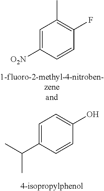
C1=C([O2N])C=CC(F)=C1C.C1=C(C(C)C)C=CC(O)=C1
